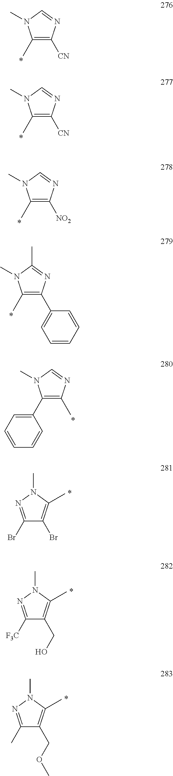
C1(C)=C([CN])N=CN1C.C1(C)=C([CN])N=CN1C.C1(C)=C([NO2])N=CN1C.C1(C)=C(C2=CC=CC=C2)N=C(C)N1C.C1(C2=CC=CC=C2)=C(C)N=CN1C.C1(Br)=NN(C)C(C)=C1Br.C1([F3C])=NN(C)C(C)=C1CO.C1(C)=NN(C)C(C)=C1COC
